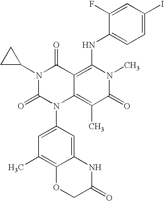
C1(C)=C2C(=CC(N3C4=C(C)C(=O)N(C)C(NC5=CC=C(I)C=C5F)=C4C(=O)N(C4CC4)C3=O)=C1)NC(=O)CO2
